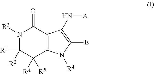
N1([R3])C([R1])([R2])C([RB])([RA])C2=C(C1=O)C(N[A])=C([E])N2[R4]
